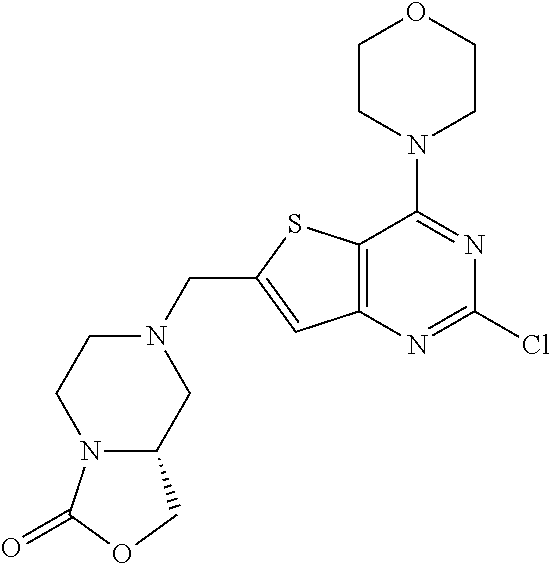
N12C(CN(CC3=CC4=C(S3)C(N3CCOCC3)=NC(Cl)=N4)CC1)COC2=O
